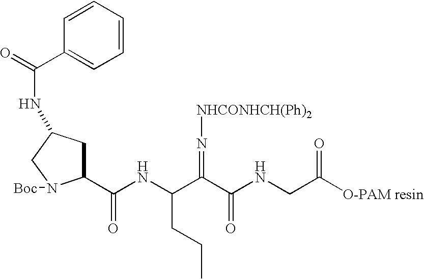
C1(C(NC(C(C(NCC([O-PAM resin])=O)=O)=N[NHCONHCH(Ph)2])CCC)=O)CC(NC(C2=CC=CC=C2)=O)CN1[Boc]
